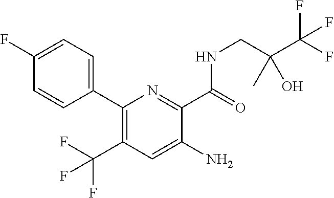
C1(C2=CC=C(F)C=C2)=C(C(F)(F)F)C=C(N)C(C(NCC(C(F)(F)F)(C)O)=O)=N1
